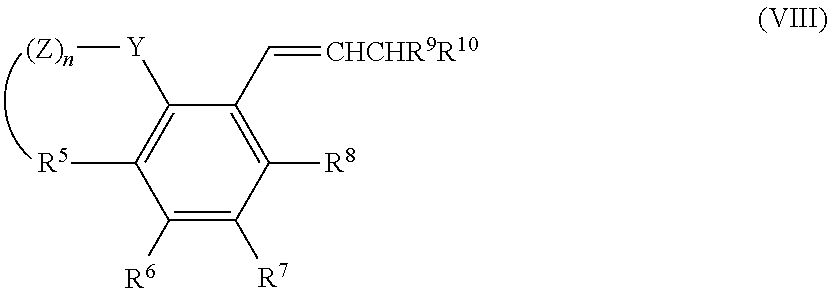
C1(C=[CHCHR9R10])=C([R8])C([R7])=C([R6])C([R5])=C1[Y][(Z)n]
